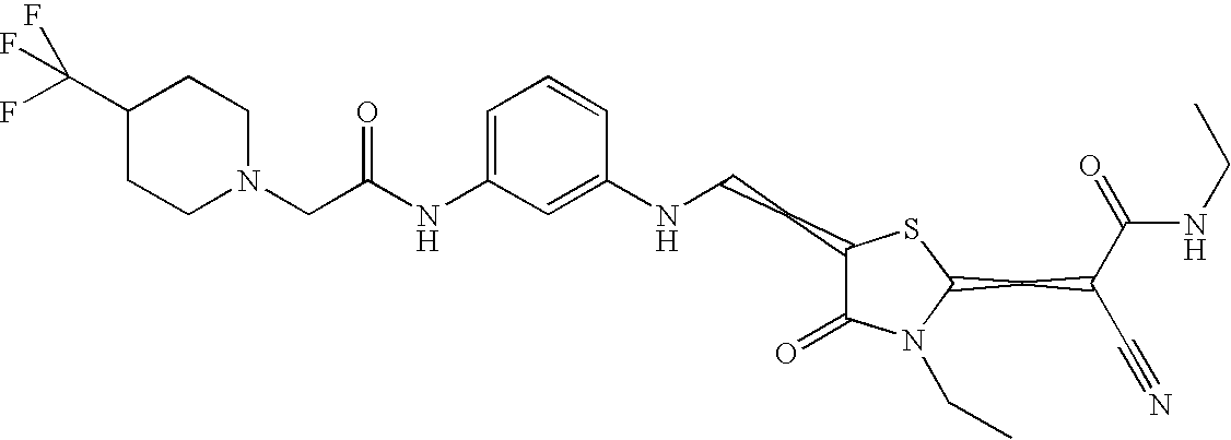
C1=C(NC(=O)CN2CCC(C(F)(F)F)CC2)C=C(NCCC2C(=O)N(CC)C(CC(C#N)C(=O)NCC)S2)C=C1
